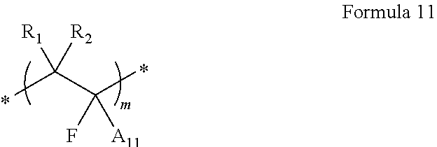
CC([R2])([R1])C(C)([A11])F
